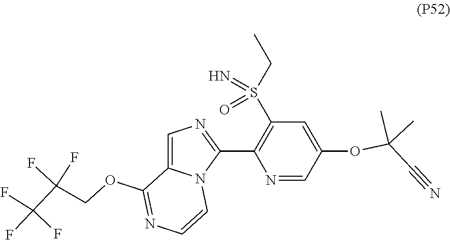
C1(C2=NC=C3N2C=CN=C3OCC(C(F)(F)F)(F)F)=C(S(CC)(=N)=O)C=C(OC(C)(C)C#N)C=N1
